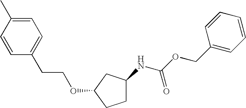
C1=C(C)C=CC(CCOC2CCC(NC(OCC3=CC=CC=C3)=O)C2)=C1
